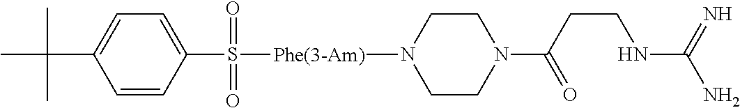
C1(C(C)(C)C)=CC=C(S(=O)(=O)[Phe(3-Am)]N2CCN(C(CCNC(N)=N)=O)CC2)C=C1
